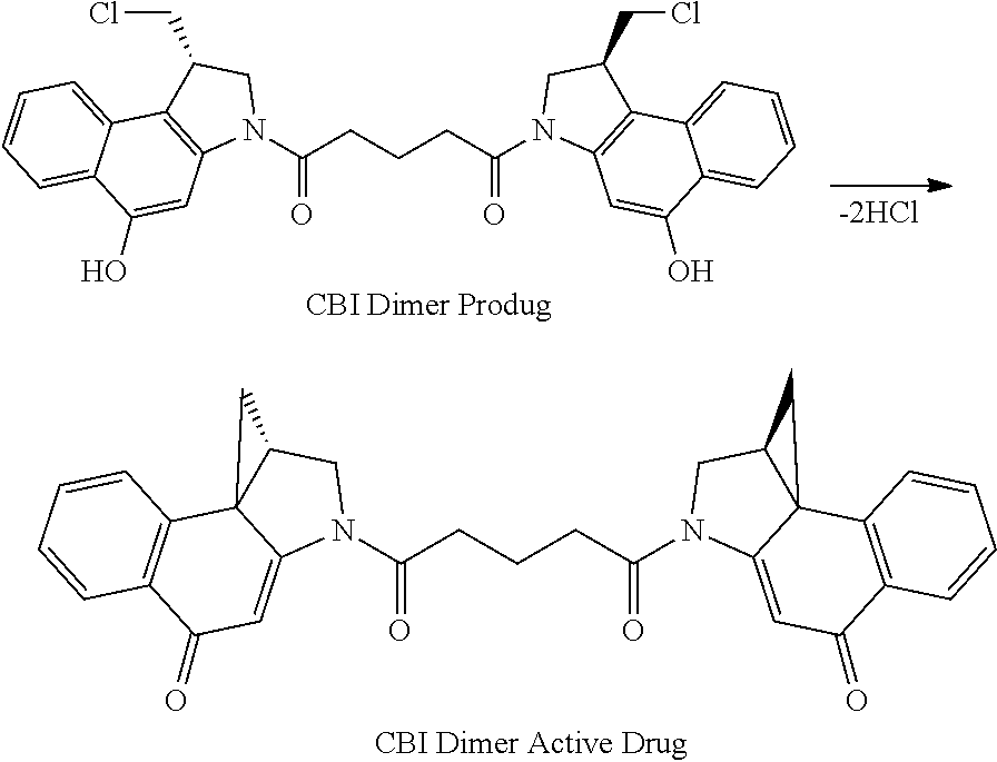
C12=CC=CC=C1C(O)=CC1=C2C(CCl)CN1C(CCCC(N1CC(CCl)C2=C1C=C(O)C1=CC=CC=C12)=O)=O.C12=C(C(=O)C=C3C14C(CN3C(CCCC(N1CC3CC35C3=C(C(=O)C=C51)C=CC=C3)=O)=O)C4)C=CC=C2
